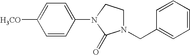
C1=CC(N2C(=O)N(CC3=CC=CC=C3)CC2)=CC=C1[H3CO]
